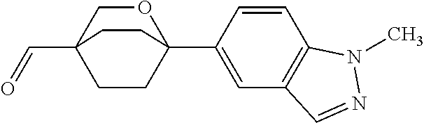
C12(C=O)CCC(C3=CC4=C(C=C3)N(C)N=C4)(OC1)CC2
